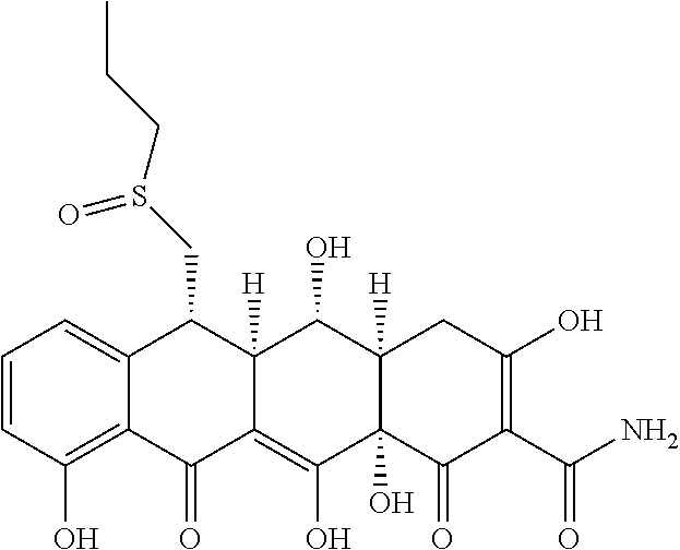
C1=CC(O)=C2C(=C1)C(CS(CCC)=O)C1([H])C(=C(O)C3(O)C([H])(C1O)CC(O)=C(C(N)=O)C3=O)C2=O
